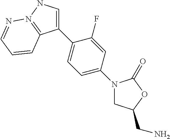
C1=C(C2=CC=C(N3CC(CN)OC3=O)C=C2F)C2=N(N1)N=CC=C2
